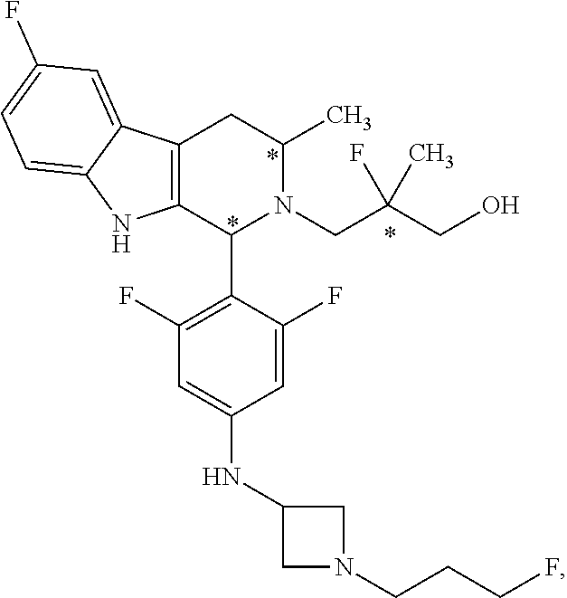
C12=C(C(C3=C(F)C=C(NC4CN(CCCF)C4)C=C3F)N(CC(CO)(C)F)C(C)C1)NC1=CC=C(F)C=C21
